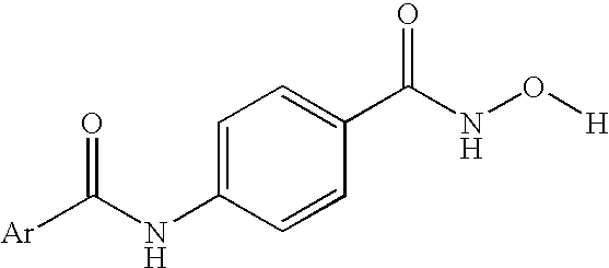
C1=C(NC([Ar])=O)C=CC(C(NO[H])=O)=C1
